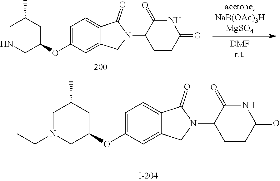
C1(N2CC3=CC(OC4CN(C(C)C)CC(C)C4)=CC=C3C2=O)C(=O)NC(=O)CC1.C1(N2CC3=CC(OC4CNCC(C)C4)=CC=C3C2=O)C(=O)NC(=O)CC1
